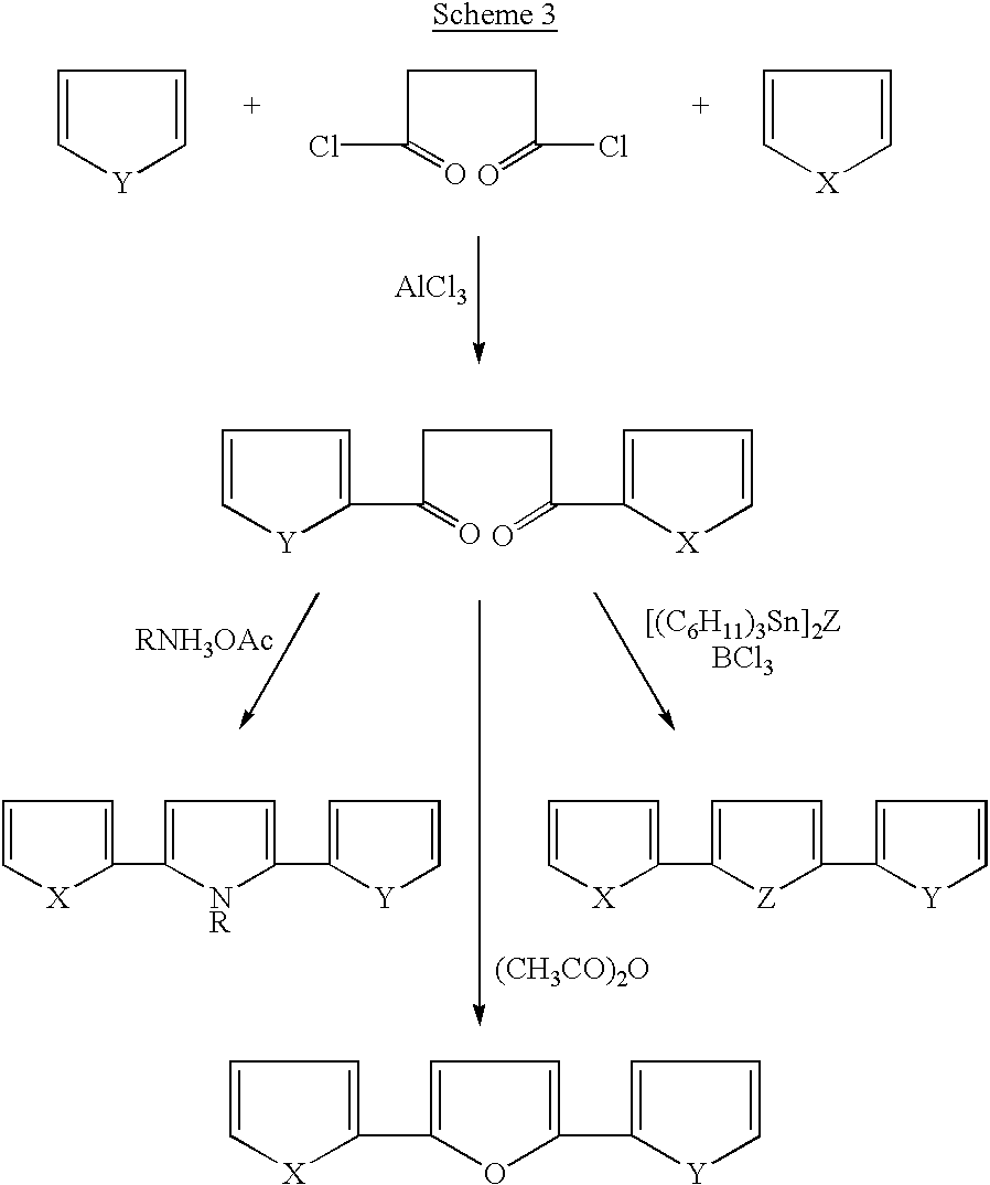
C1=C[Y]C=C1.C(C(=O)Cl)CC(=O)Cl.[AlCl3].C1=C[X]C=C1.[(CH3CO)2O].C1=C(C2=CC=C[X]2)[Z]C(C2=CC=C[Y]2)=C1.C1=C(C2=CC=C[X]2)[NR]C(C2=CC=C[Y]2)=C1.[RNH3OAc].C(C(=O)C1=CC=C[Y]1)CC(=O)C1=CC=C[X]1.C1=C(C2=CC=C[X]2)OC(C2=CC=C[Y]2)=C1
